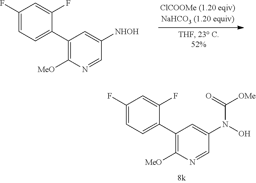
C1=NC([MeO])=C(C2=CC=C(F)C=C2F)C=C1[NHOH].C1=NC([MeO])=C(C2=CC=C(F)C=C2F)C=C1N(O)C([OMe])=O
